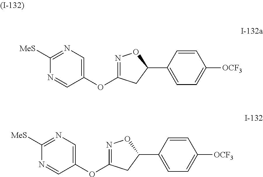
N1=CC(OC2=NOC(C3=CC=C([OCF3])C=C3)C2)=CN=C1[MeS].N1=CC(OC2=NOC(C3=CC=C([OCF3])C=C3)C2)=CN=C1[MeS]
